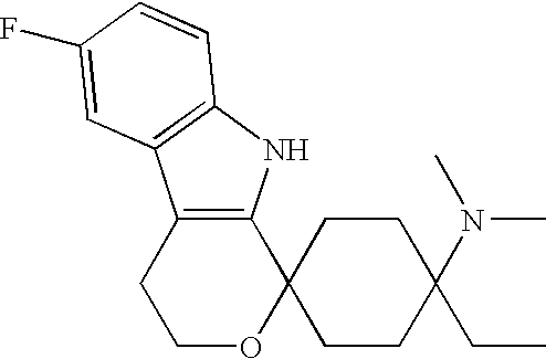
C1OC2(C3=C(C1)C1=C(N3)C=CC(F)=C1)CCC(N(C)C)(CC)CC2
